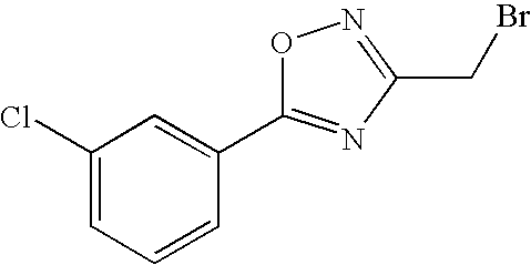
C1=C(Cl)C=C(C2=NC(CBr)=NO2)C=C1
